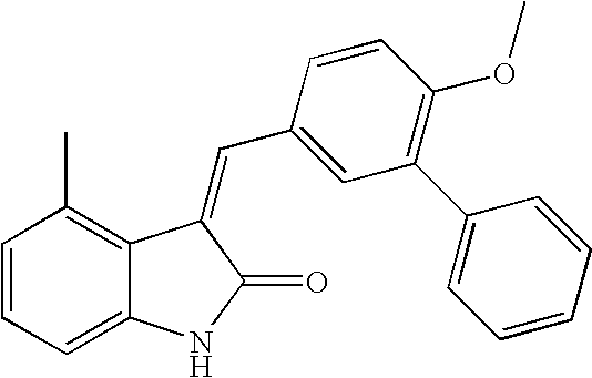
C1=CC=C2C(=C1C)C(=CC1=CC(C3=CC=CC=C3)=C(OC)C=C1)C(=O)N2
